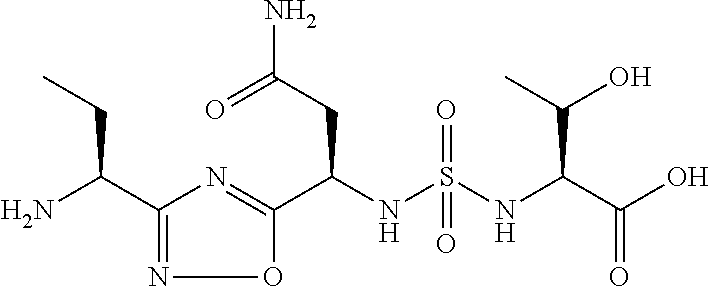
C1(C(N)CC)=NOC(C(NS(NC(C(O)=O)C(O)C)(=O)=O)CC(N)=O)=N1
